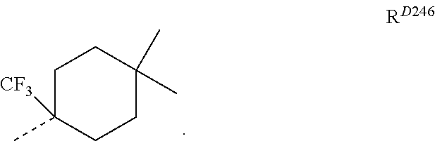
CC1([CF3])CCC(C)(C)CC1
